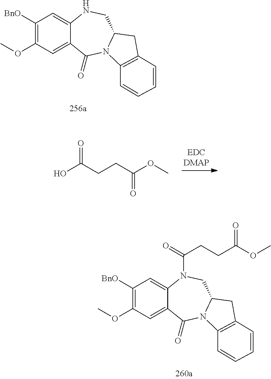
C1([BnO])=C(OC)C=C2C(=C1)NCC1N(C2=O)C2=C(C1)C=CC=C2.OC(CCC(OC)=O)=O.C1([BnO])=C(OC)C=C2C(=C1)N(C(=O)CCC(OC)=O)CC1N(C2=O)C2=C(C1)C=CC=C2
